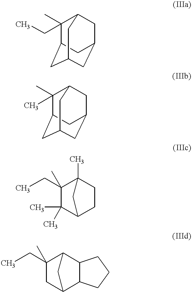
C1(C)(C)C2CC3CC(CC1C3)C2.C1(CC)(C)C2CC3CC(CC1C3)C2.C1(CC)(C)C(C)(C)C2CCC1(C)C2.C1(CC)(C)CC2C3C(C1C2)CCC3
